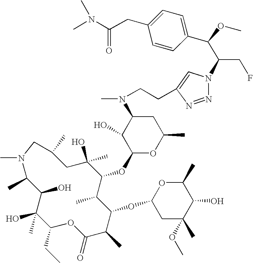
C1(O)(C)C(O)C(C)N(C)CC(C)CC(O)(C)C(OC2OC(C)CC(N(C)CCC3=CN(C(CF)C(C4=CC=C(CC(N(C)C)=O)C=C4)OC)N=N3)C2O)C(C)C(OC2CC(C)(OC)C(O)C(C)O2)C(C)C(=O)OC1CC
